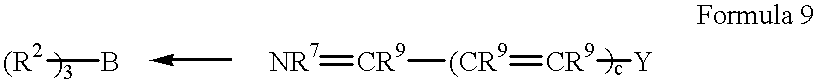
[(R2]B.[NR7]=[CR9][(CR9]=[CR9][Y]
